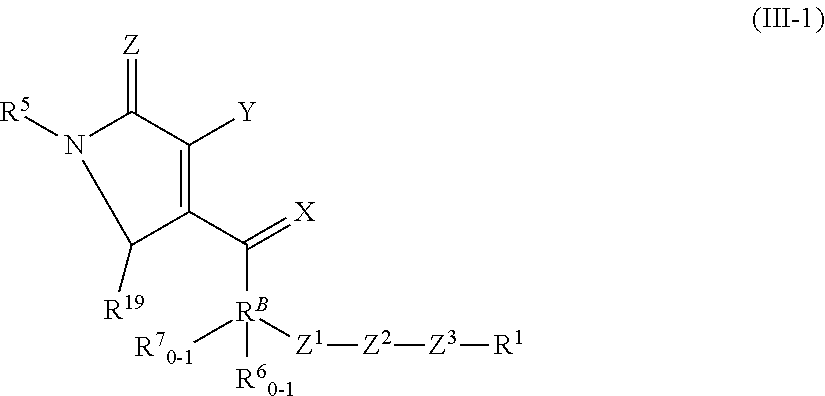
C1([R19])C(C(=[X])[RB]([Z1][Z2][Z3][R1])([R70-1])[R60-1])=C([Y])C(=[Z])N1[R5]
